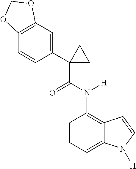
C1=CC2=C(C=C1C1(C(N([H])C3=C4C(=CC=C3)N([H])C=C4)=O)CC1)OCO2
